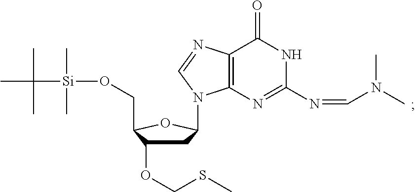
C1(=O)C2=C(N=C(N=CN(C)C)N1)N(C1CC(OCSC)C(CO[Si](C(C)(C)C)(C)C)O1)C=N2
